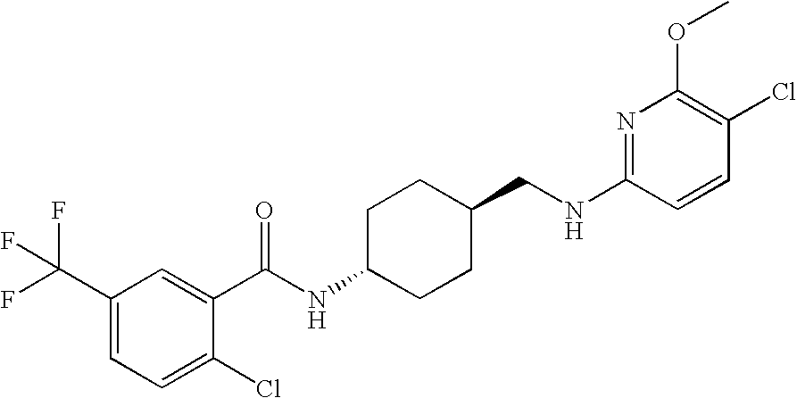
N(CC1CCC(NC(=O)C2=CC(C(F)(F)F)=CC=C2Cl)CC1)C1=NC(OC)=C(Cl)C=C1
